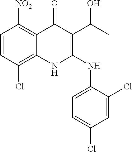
C1=CC(Cl)=C2C(=C1[NO2])C(=O)C(C(C)O)=C(NC1=CC=C(Cl)C=C1Cl)N2
